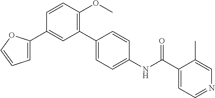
C1(C2=CC=CO2)=CC(C2=CC=C(NC(C3=CC=NC=C3C)=O)C=C2)=C(OC)C=C1
